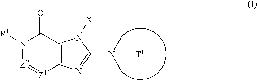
N1([R1])[Z2]=[Z1]C2=C(C1=O)N([X])C(N(C)C)=N2
